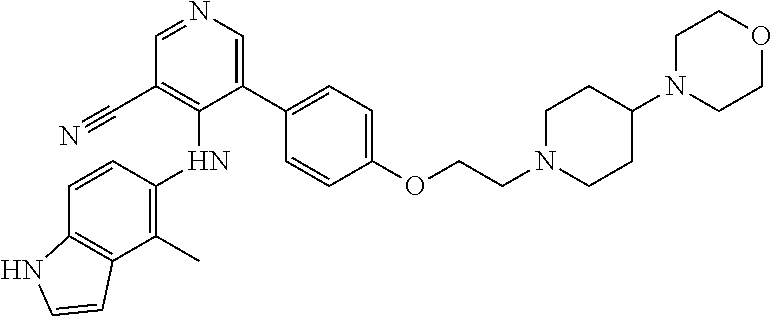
C1(C)=C(NC2=C(C#N)C=NC=C2C2=CC=C(OCCN3CCC(N4CCOCC4)CC3)C=C2)C=CC2=C1C=CN2
